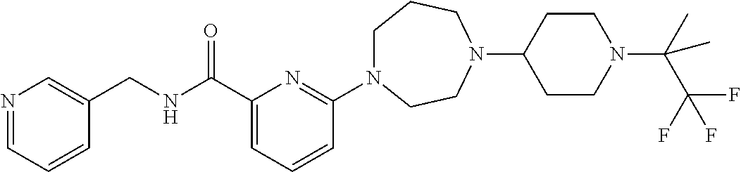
C1N(C2=NC(C(NCC3=CN=CC=C3)=O)=CC=C2)CCN(C2CCN(C(C)(C(F)(F)F)C)CC2)CC1
